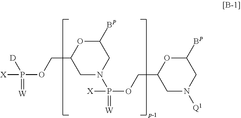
C1N([Q1])CC([BP])OC1COP([X])(N1CC([BP])OC(COP([X])([D])=[W])C1)=[W]
